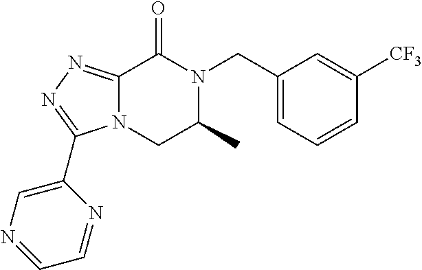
C12=NN=C(C3=CN=CC=N3)N1CC(C)N(CC1=CC=CC([CF3])=C1)C2=O
